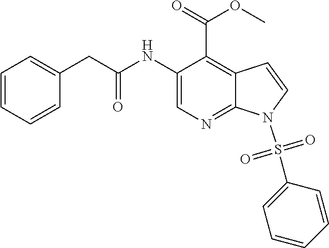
C1(NC(CC2=CC=CC=C2)=O)=CN=C2C(=C1C(=O)OC)C=CN2S(C1=CC=CC=C1)(=O)=O
